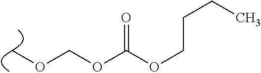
COCOC(=O)OCCCC
